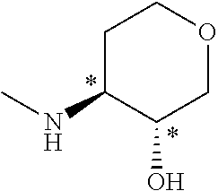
CNC1C(O)COCC1
